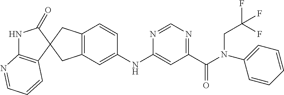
N1C2=C(C=CC=N2)C2(C1=O)CC1=C(C2)C=C(NC2=CC(C(N(C3=CC=CC=C3)CC(F)(F)F)=O)=NC=N2)C=C1
